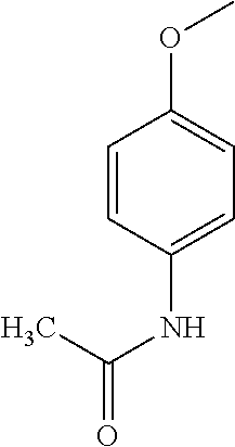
C1=CC(NC(C)=O)=CC=C1OC
